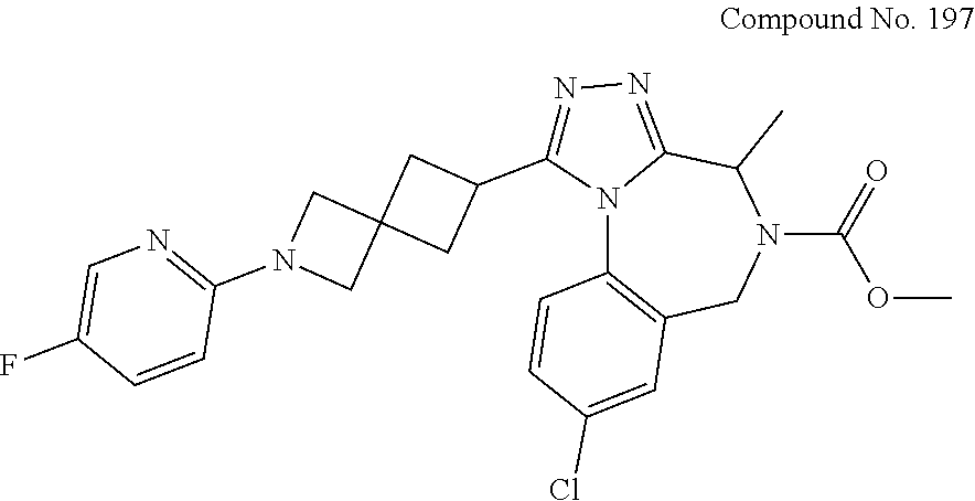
N1=C(C2CC3(C2)CN(C2=NC=C(F)C=C2)C3)N2C(=N1)C(C)N(C(OC)=O)CC1=C2C=CC(Cl)=C1
